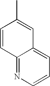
C12=NC=CC=C1C=C(C)C=C2
